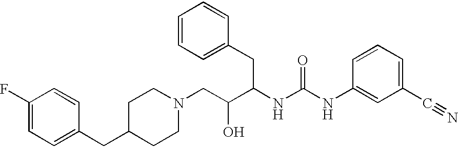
C1=CC=C(CC(NC(NC2=CC(C#N)=CC=C2)=O)C(CN2CCC(CC3=CC=C(F)C=C3)CC2)O)C=C1
